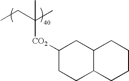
CCC(C)([CO2]C1CCC2C(C1)CCCC2)C
